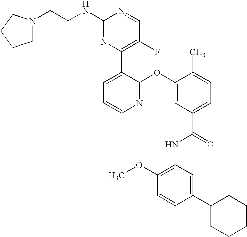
C1(C2=C(F)C=NC(NCCN3CCCC3)=N2)=CC=CN=C1OC1=CC(C(=O)NC2=C(OC)C=CC(C3CCCCC3)=C2)=CC=C1C
